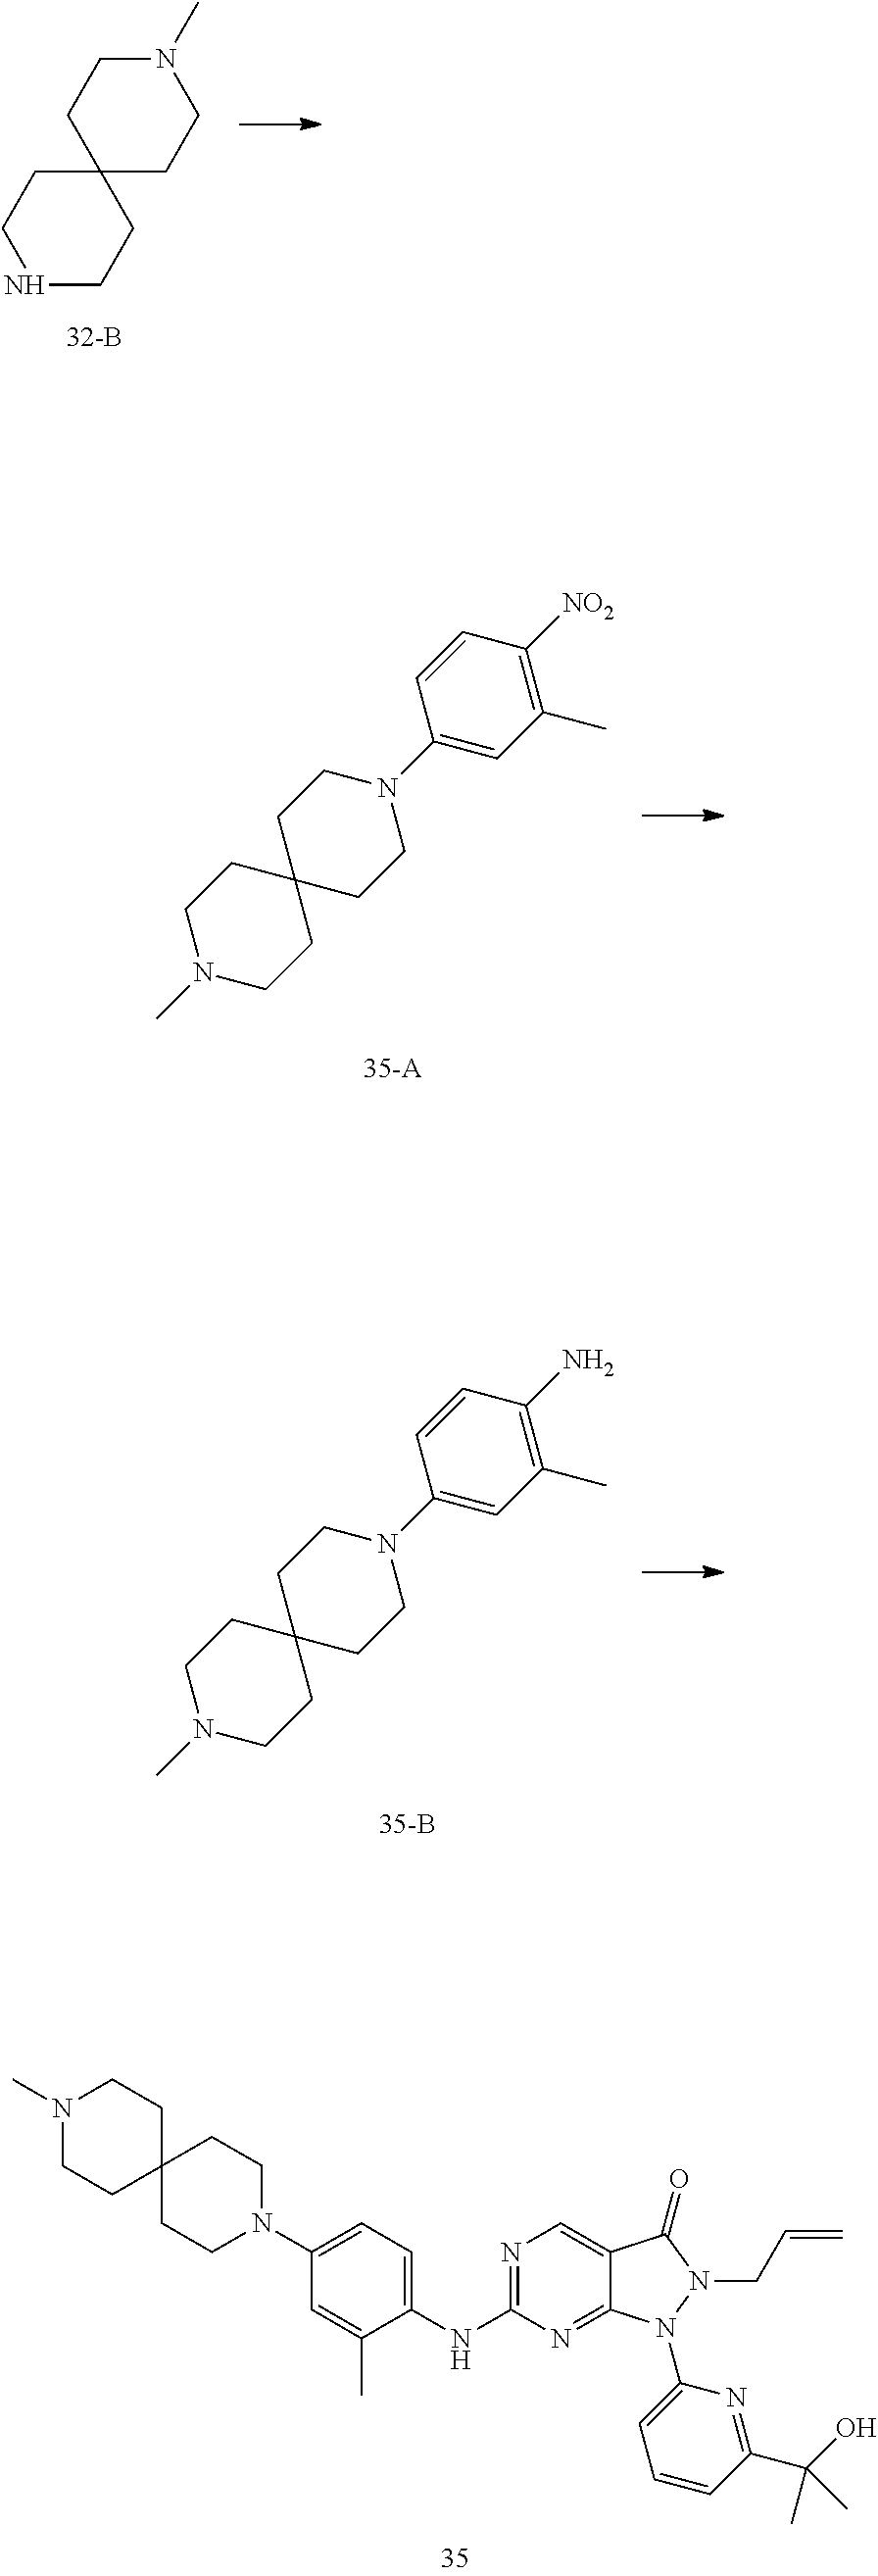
C1NCCC2(C1)CCN(C)CC2.N1(C)CCC2(CC1)CCN(C1=CC(C)=C([NO2])C=C1)CC2.N1(C)CCC2(CC1)CCN(C1=CC(C)=C(N)C=C1)CC2.C1(N2CCC3(CC2)CCN(C)CC3)=CC=C(NC2=NC=C3C(=N2)N(C2=CC=CC(C(O)(C)C)=N2)N(CC=C)C3=O)C(C)=C1
